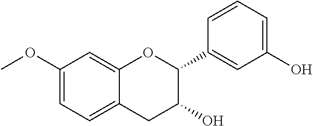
C1=C(OC)C=C2C(=C1)CC(O)C(C1=CC(O)=CC=C1)O2
